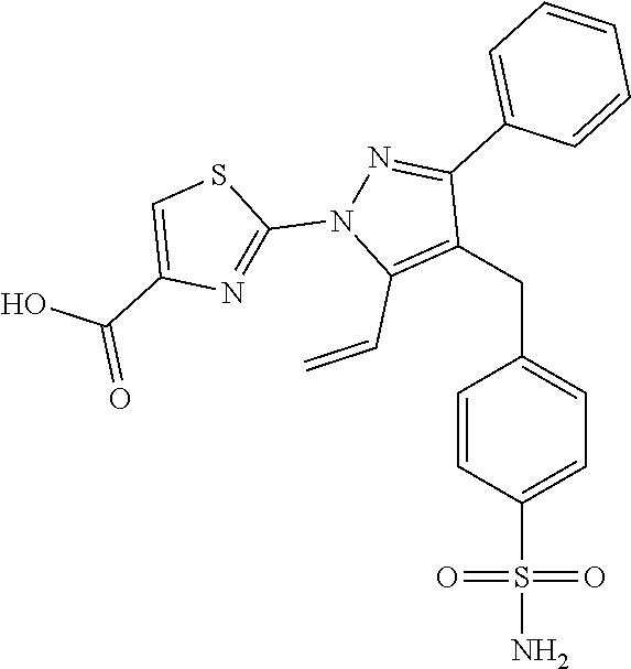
C(C1=CC=C(S(N)(=O)=O)C=C1)C1=C(C=C)N(C2=NC(C(=O)O)=CS2)N=C1C1=CC=CC=C1
